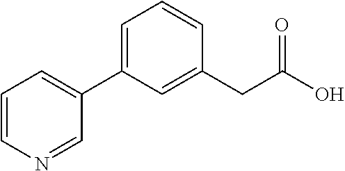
C1=C(C2=CC=CN=C2)C=C(CC(O)=O)C=C1
